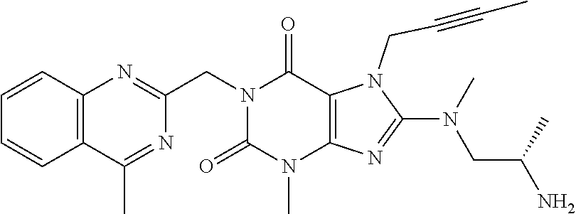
N1(CC2=NC3=C(C(C)=N2)C=CC=C3)C(=O)N(C)C2=C(C1=O)N(CC#CC)C(N(CC(C)N)C)=N2
